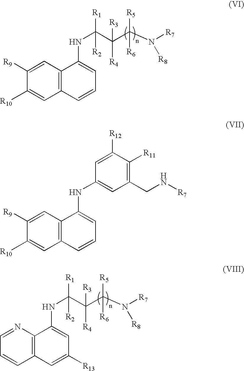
C12=C(C=C([R9])C([R10])=C1)C(NC(C(C([R5])([R6])N([R7])[R8])([R3])[R4])([R1])[R2])=CC=C2.C12=C(N=CC=C1)C(NC(C(C([R5])([R6])N([R7])[R8])([R3])[R4])([R1])[R2])=CC([R13])=C2.C12=C(C=C([R9])C([R10])=C1)C(NC1=CC(CN[R7])=C([R11])C([R12])=C1)=CC=C2
